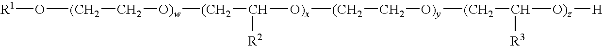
[R1]O[(CH2]C[O)w][(CH2]C([O)x][(CH2]C[O)y][(CH2]C([R3])[O)z][H])[R2]
